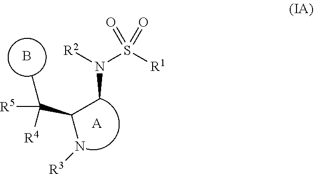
N(CC(N[R3])C([R5])(C)[R4])([R2])S([R1])(=O)=O.B.[A]
